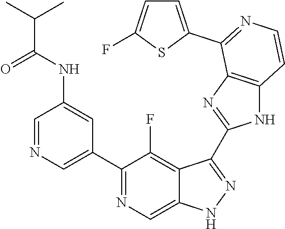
C1=NC=C(C2=NC=C3C(=C2F)C(C2=NC4=C(N2)C=CN=C4C2=CC=C(F)S2)=NN3)C=C1NC(C(C)C)=O
